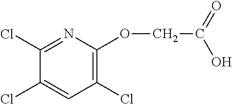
C1(OCC(O)=O)=C(Cl)C=C(Cl)C(Cl)=N1
